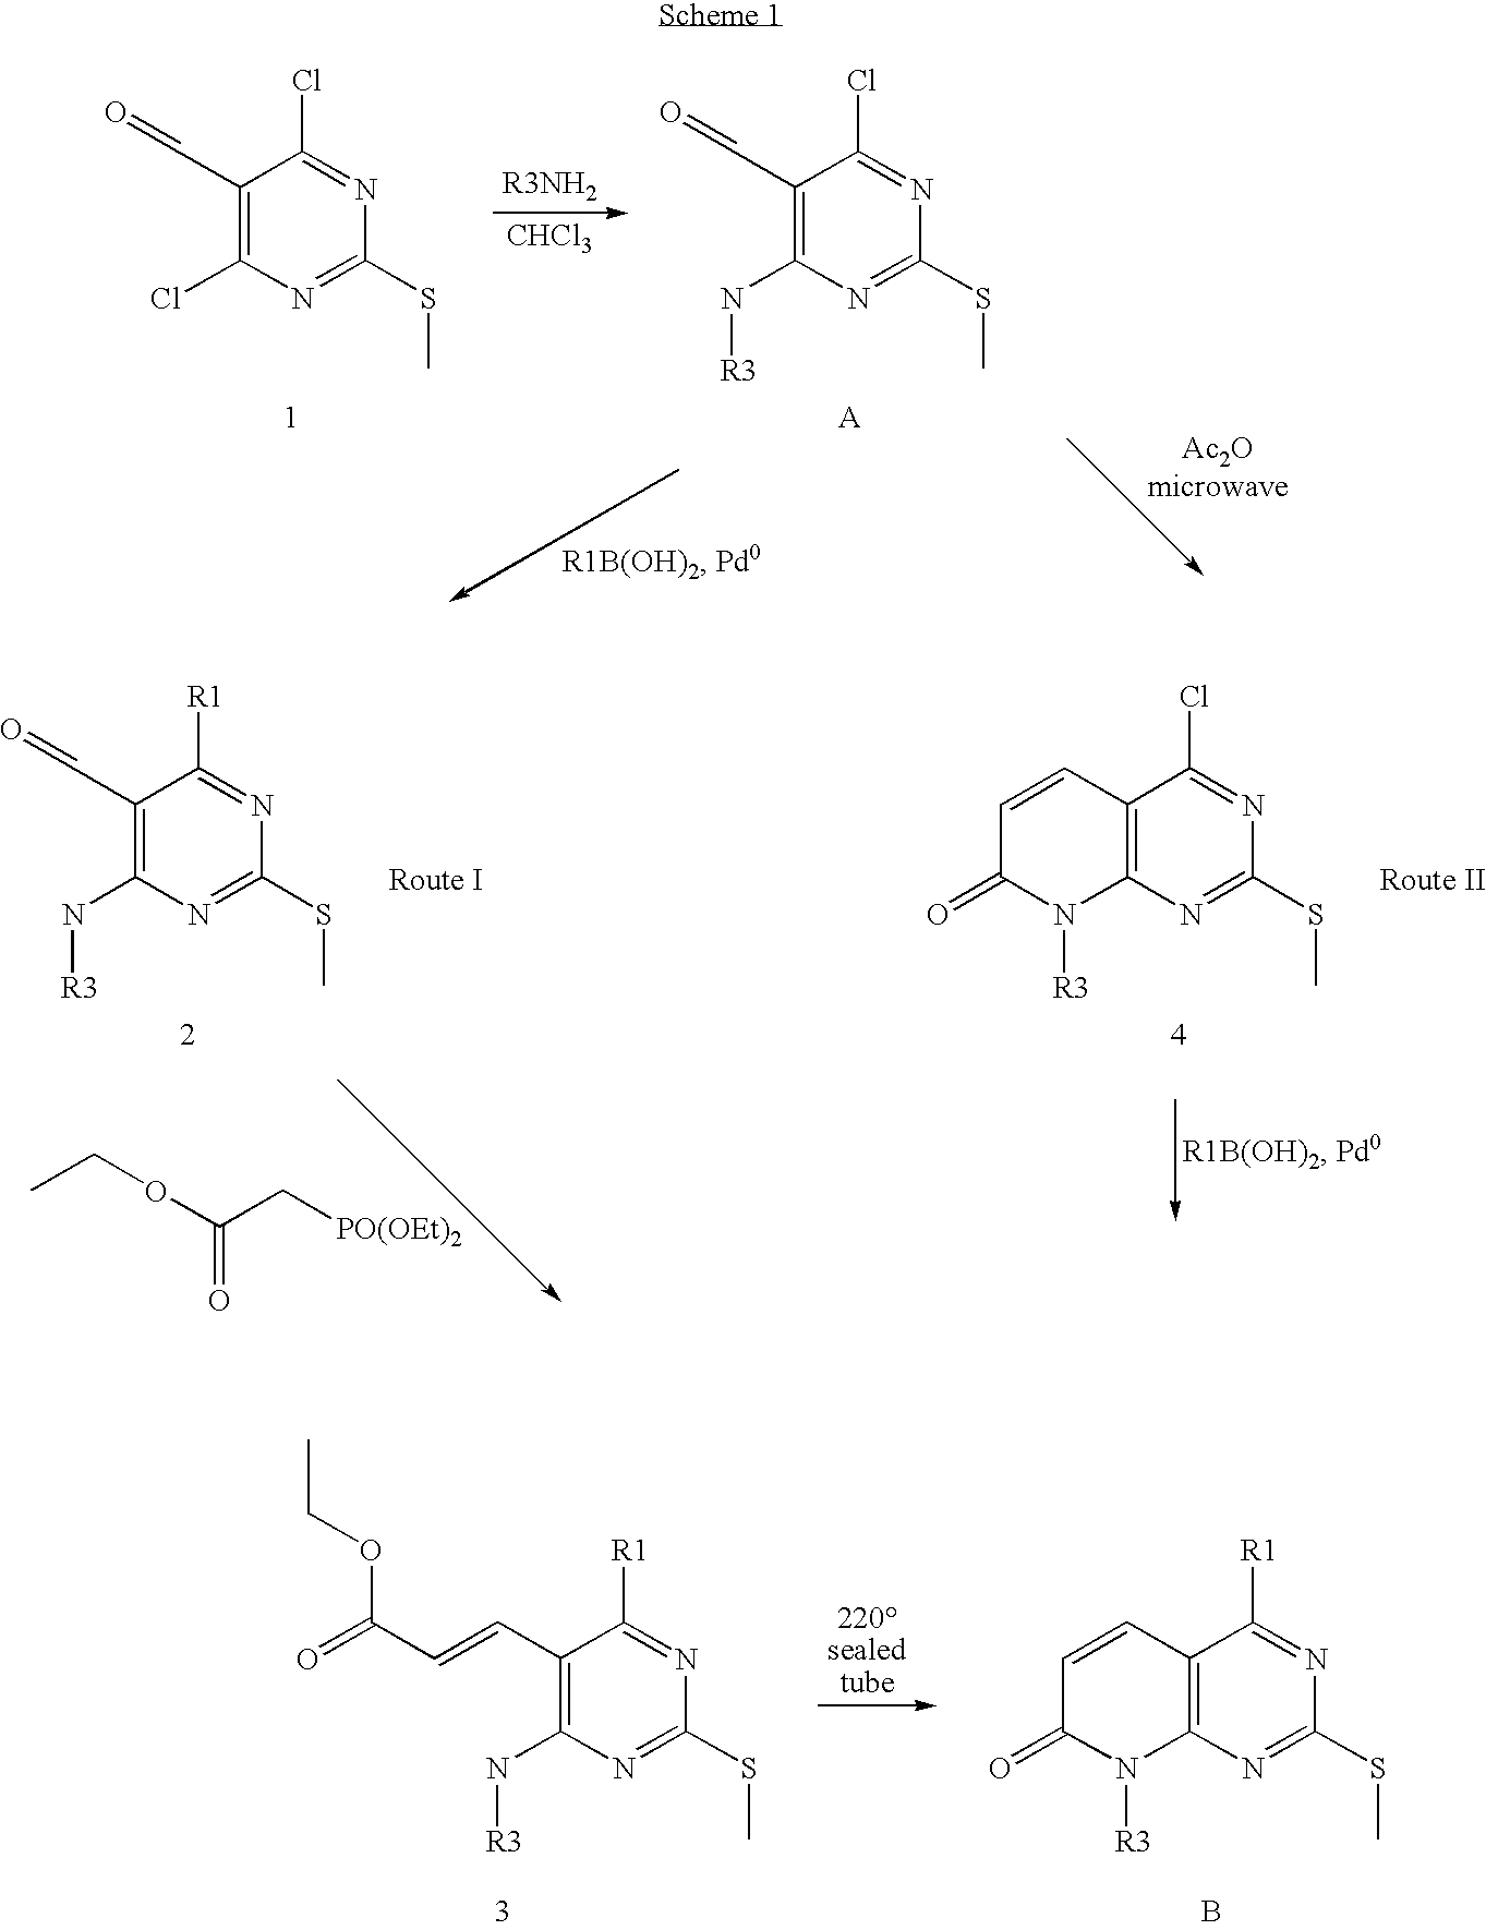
C1(C=O)=C(Cl)N=C(SC)N=C1Cl.[CHCl3].C1(C=O)=C(N[R3])N=C(SC)N=C1Cl.C1(C=O)=C(N[R3])N=C(SC)N=C1[R1].C12=C(N=C(SC)N=C1Cl)N([R3])C(=O)C=C2.CCOC(C[PO(OEt)2])=O.C1(C=CC(=O)OCC)=C(N[R3])N=C(SC)N=C1[R1].C12=C(N=C(SC)N=C1[R1])N([R3])C(=O)C=C2.B
